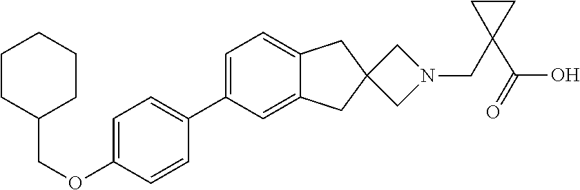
C1(OCC2CCCCC2)=CC=C(C2=CC=C3C(=C2)CC2(C3)CN(CC3(C(O)=O)CC3)C2)C=C1
